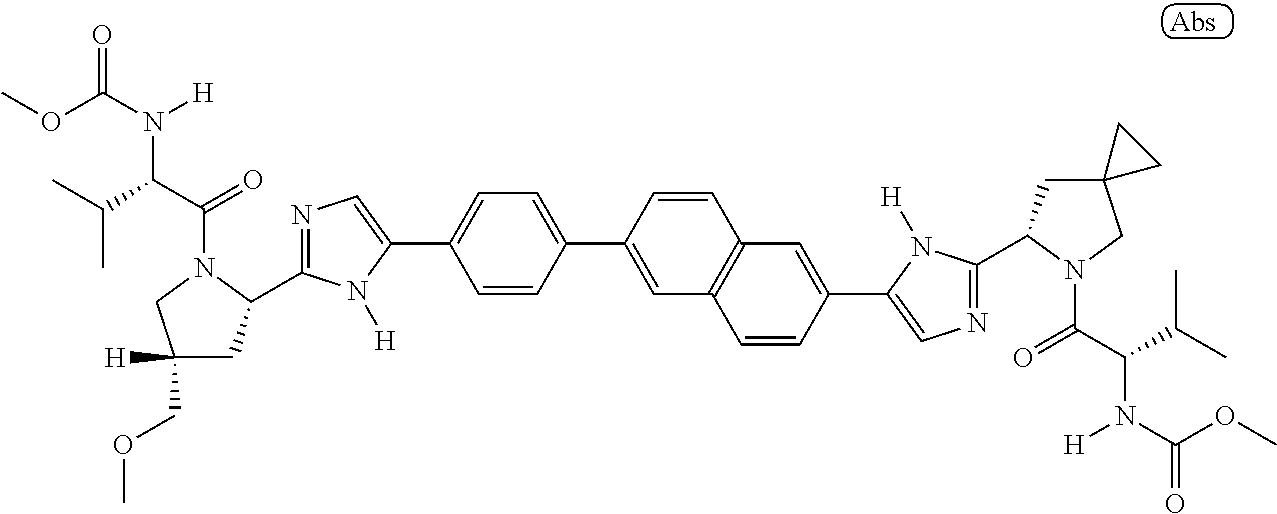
C1=CC(C2=CC3=C(C=C2)C=C(C2=CN=C(C4CC5(CN4C(=O)C(C(C)C)N([H])C(=O)OC)CC5)N2[H])C=C3)=CC=C1C1=CN=C(C2CC([H])(COC)CN2C(=O)C(N([H])C(=O)OC)C(C)C)N1[H]
